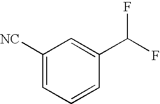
C1([NC])=CC=CC(C(F)F)=C1
